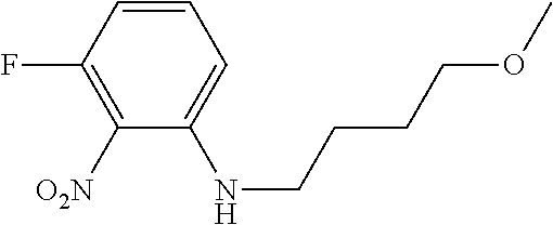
C1(F)=C([O2N])C(NCCCCOC)=CC=C1
